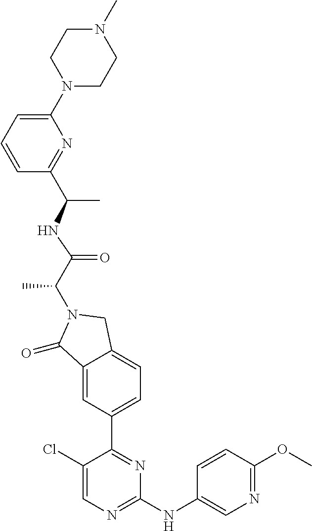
C1(=O)C2=CC(C3=NC(NC4=CN=C(OC)C=C4)=NC=C3Cl)=CC=C2CN1C(C(=O)NC(C1=NC(N2CCN(C)CC2)=CC=C1)C)C
